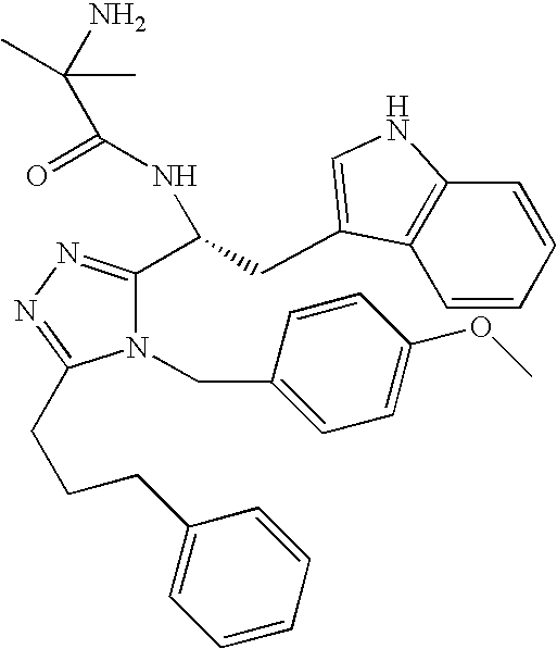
C1=CC=CC2=C1C(CC(NC(C(N)(C)C)=O)C1=NN=C(CCCC3=CC=CC=C3)N1CC1=CC=C(OC)C=C1)=CN2
